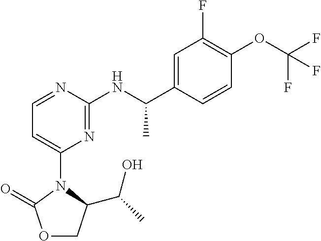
C1(F)=C(OC(F)(F)F)C=CC(C(NC2=NC(N3C(C(C)O)COC3=O)=CC=N2)C)=C1
